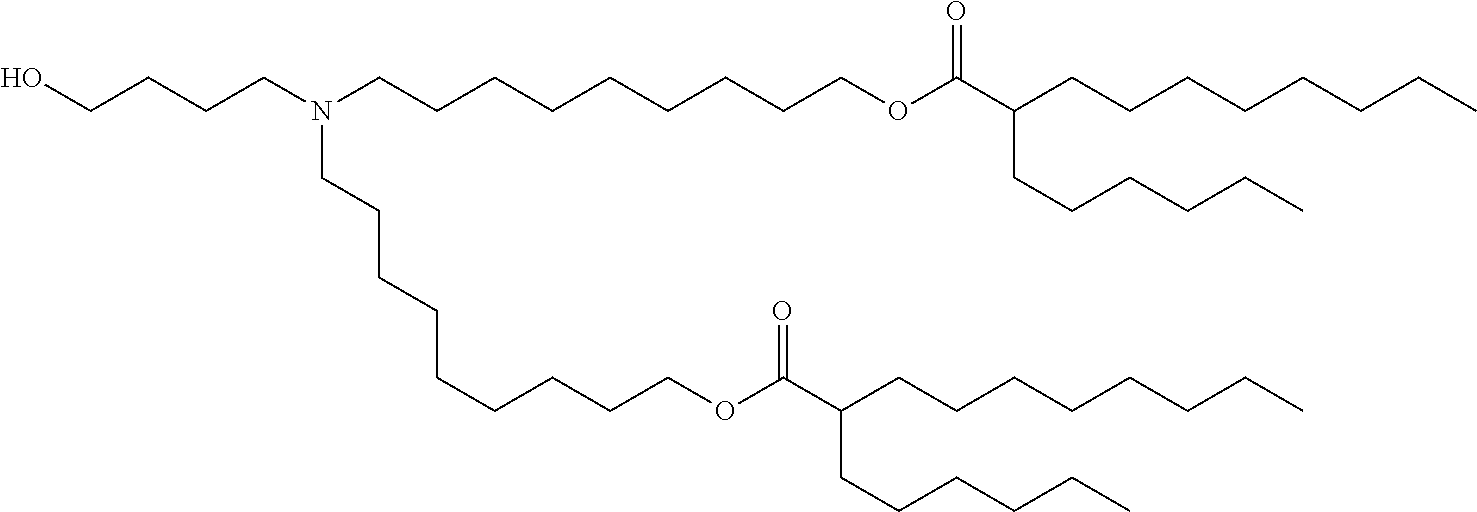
C(CCCCCCOC(C(CCCCCCCC)CCCCCC)=O)CCN(CCCCO)CCCCCCCCCOC(C(CCCCCCCC)CCCCCC)=O
